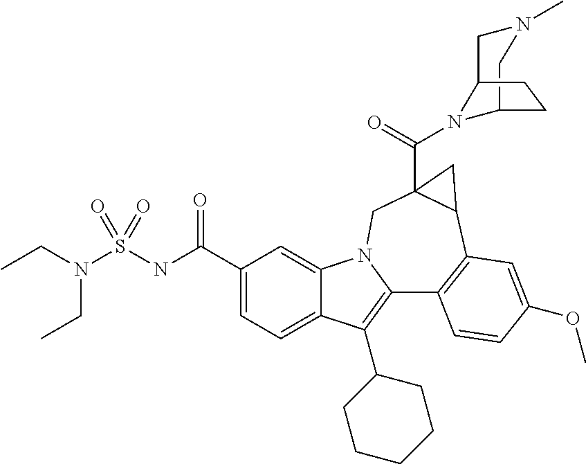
C1(C(NS(N(CC)CC)(=O)=O)=O)=CC=C2C(=C1)N1C(=C2C2CCCCC2)C2=C(C3C(C(=O)N4C5CN(C)CC4CC5)(C1)C3)C=C(OC)C=C2
